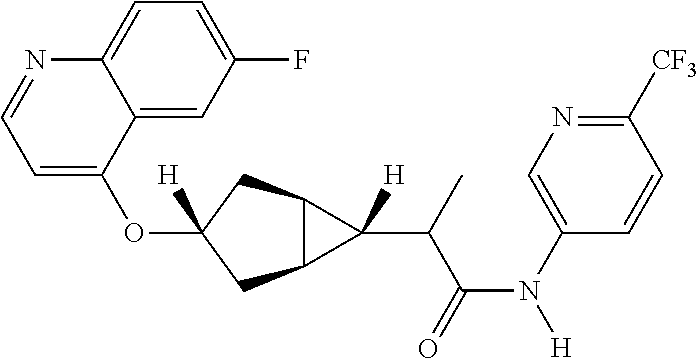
O(C1([H])CC2C(C1)C2(C(C(N([H])C1=CN=C([CF3])C=C1)=O)C)[H])C1=CC=NC2=CC=C(F)C=C12
